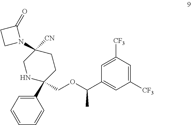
C1(C2(COC(C3=CC([CF3])=CC([CF3])=C3)C)CCC(N3CCC3=O)([CN])CN2)=CC=CC=C1
